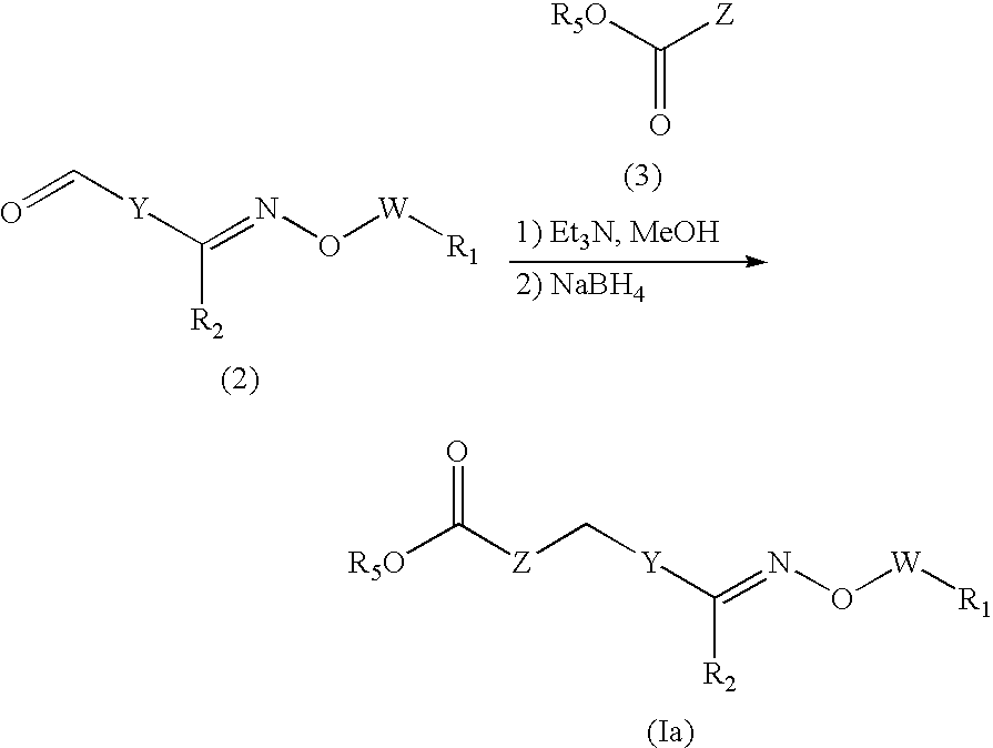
O=C[Y]C(=NO[W][R1])[R2].[R5O]C([Z])=O.[Z](C[Y]C(=NO[W][R1])[R2])C([R5O])=O
